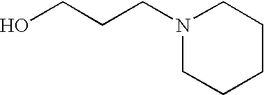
OCCCN1CCCCC1
